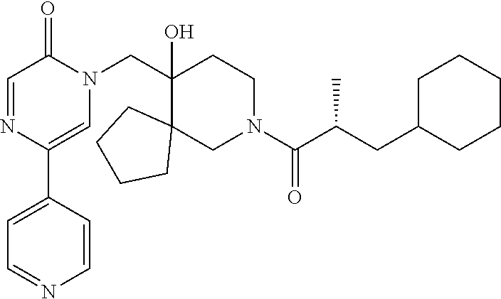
C(C1(O)C2(CN(C(C(CC3CCCCC3)C)=O)CC1)CCCC2)N1C(=O)C=NC(C2=CC=NC=C2)=C1
